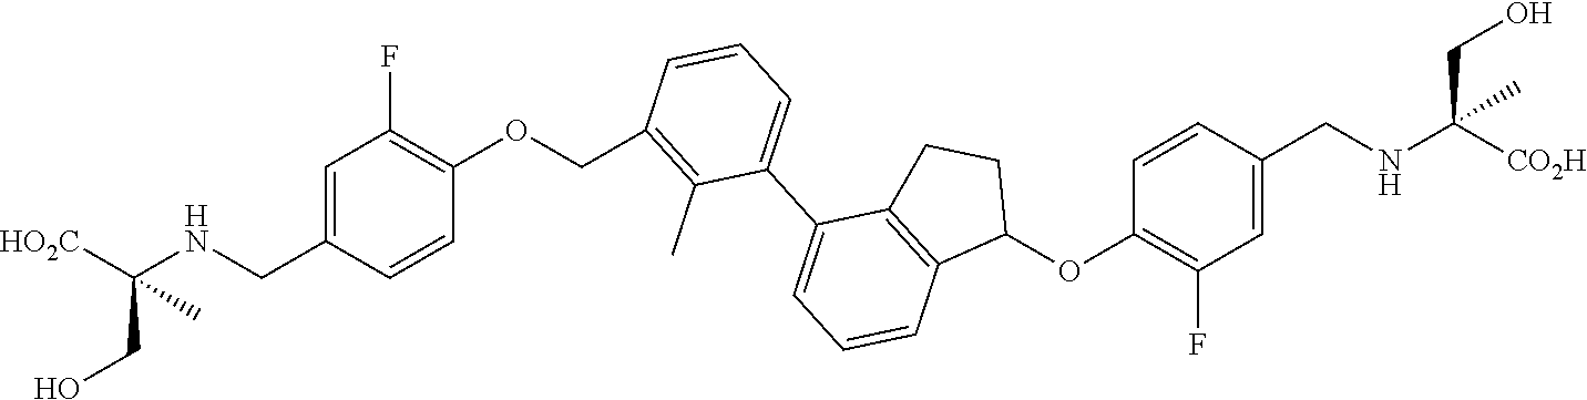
C1=CC(CNC([HO2C])(CO)C)=CC(F)=C1OCC1=C(C)C(C2=CC=CC3=C2CCC3OC2=C(F)C=C(CNC([CO2H])(CO)C)C=C2)=CC=C1
